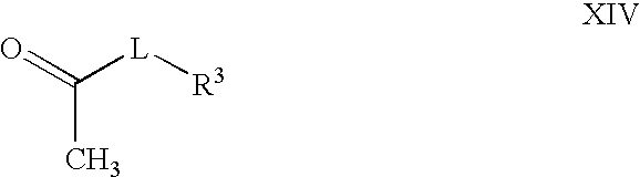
O=C([L][R3])C
